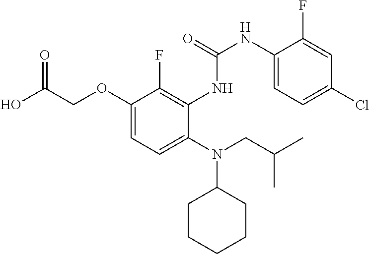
C1(OCC(O)=O)=CC=C(N(CC(C)C)C2CCCCC2)C(NC(NC2=CC=C(Cl)C=C2F)=O)=C1F
